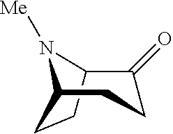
C12CCC(N1[Me])CCC2=O
